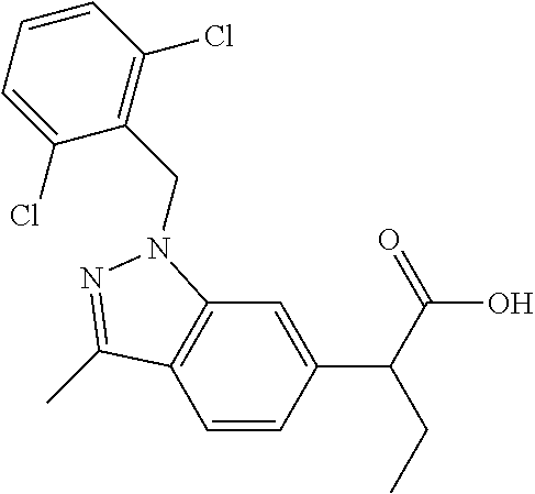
C1=CC(C(C(=O)O)CC)=CC2=C1C(C)=NN2CC1=C(Cl)C=CC=C1Cl
